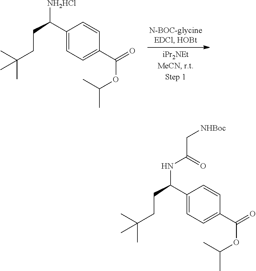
C1(C(CCC(C)(C)C)[NH2HCl])=CC=C(C(=O)OC(C)C)C=C1.C1(C(CCC(C)(C)C)NC(C[NHBoc])=O)=CC=C(C(=O)OC(C)C)C=C1
